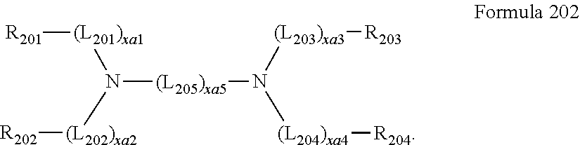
[R201][(L201)xa1]N([(L202)xa2][R202])[(L205)xa5]N([(L203)xa3][R203])[(L204)xa4][R204]
